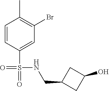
C1=CC(S(=O)(=O)NCC2CC(O)C2)=CC(Br)=C1C
